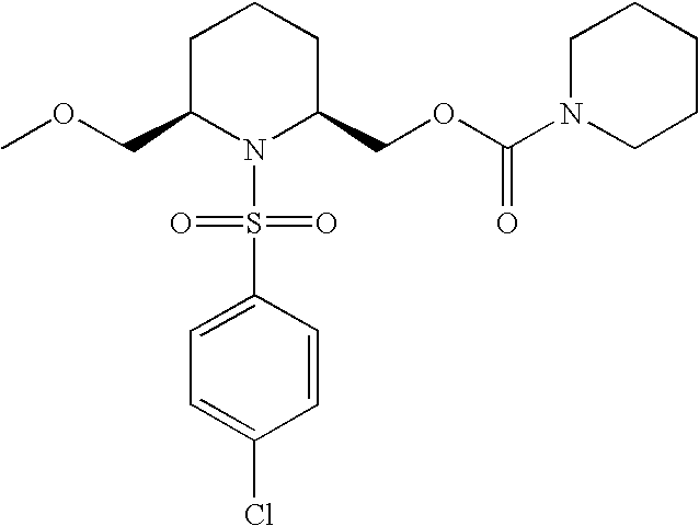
C1C(COC)N(S(C2=CC=C(Cl)C=C2)(=O)=O)C(COC(=O)N2CCCCC2)CC1
